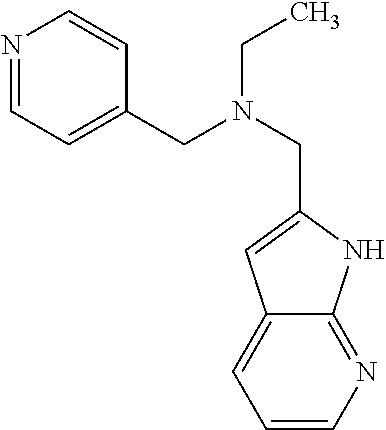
C1=CN=C2C(=C1)C=C(CN(CC)CC1=CC=NC=C1)N2
